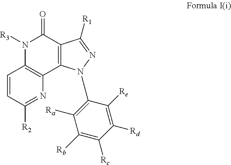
C1=CC([R2])=NC2=C1N([R3])C(=O)C1=C2N(C2=C([Ra])C([Rb])=C([Rc])C([Rd])=C2[Re])N=C1[R1]
